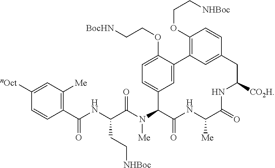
C1([nOct])=CC([Me])=C(C(NC(C(N(C2C(=O)NC([Me])C(=O)NC([CO2H])CC3=CC(=C(OCC[NHBoc])C=C3)C3=CC2=CC=C3OCC[BocHN])[Me])=O)CC[NHBoc])=O)C=C1
